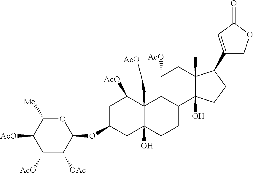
C1C(OC2C([OAc])C([AcO])C([AcO])C([Me])O2)CC2(O)C(C[AcO])(C1[AcO])C1C(CC2)C2(O)C(C)(CC1[AcO])C(C1=CC(=O)OC1)CC2
